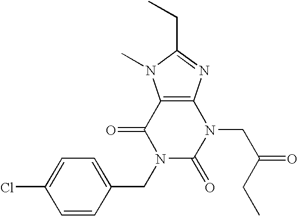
C12=C(N=C(CC)N1C)N(CC(CC)=O)C(=O)N(CC1=CC=C(Cl)C=C1)C2=O
